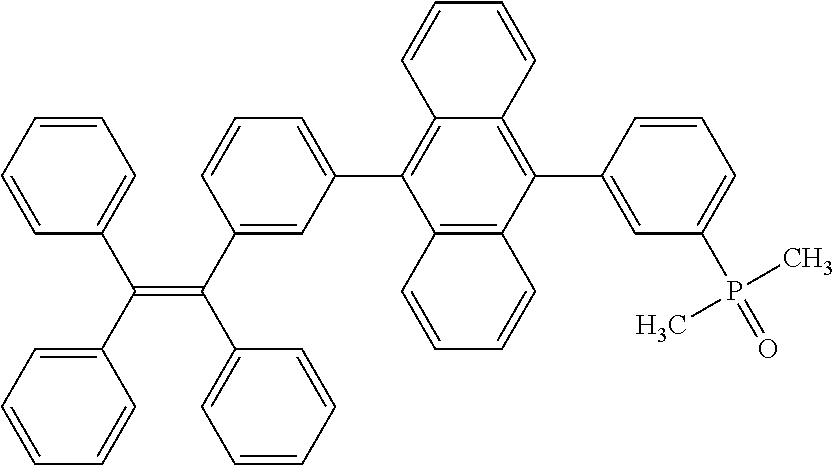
C1=CC=CC=C1C(C1=CC=CC=C1)=C(C1=CC(C2=C3C(=C(C4=CC(P(=O)(C)C)=CC=C4)C4=C2C=CC=C4)C=CC=C3)=CC=C1)C1=CC=CC=C1
